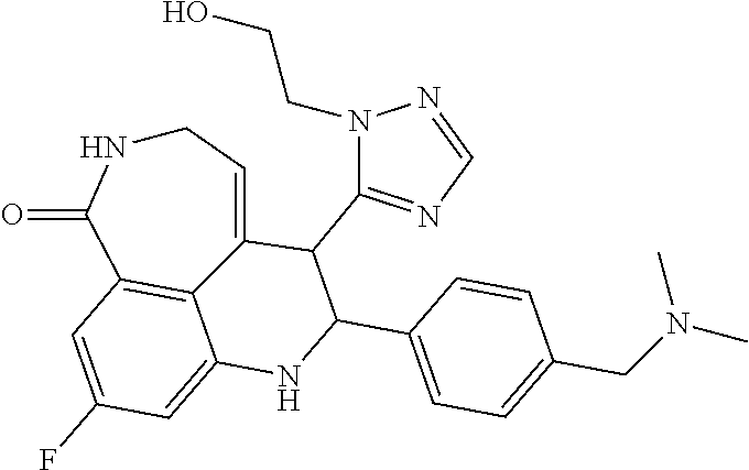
C1NC(=O)C2=C3C(=CC(F)=C2)NC(C2=CC=C(CN(C)C)C=C2)C(C2=NC=NN2CCO)C3=C1
